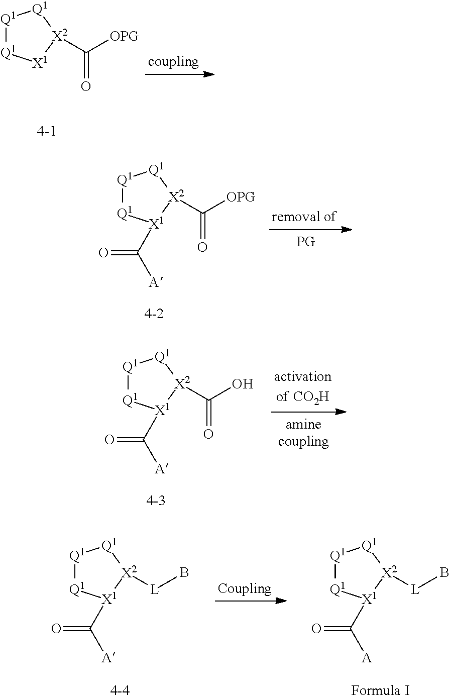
[Q1]1[Q1][X1][X2](C(=O)[OPG])[Q1]1.[Q1]1[Q1][X1](C([A])=O)[X2](C([OPG])=O)[Q1]1.[Q1]1[Q1][X1](C([A])=O)[X2](C(O)=O)[Q1]1.[Q1]1[Q1][X1](C([A])=O)[X2]([L]B)[Q1]1.[Q1]1[Q1][X1](C([A])=O)[X2]([L]B)[Q1]1
